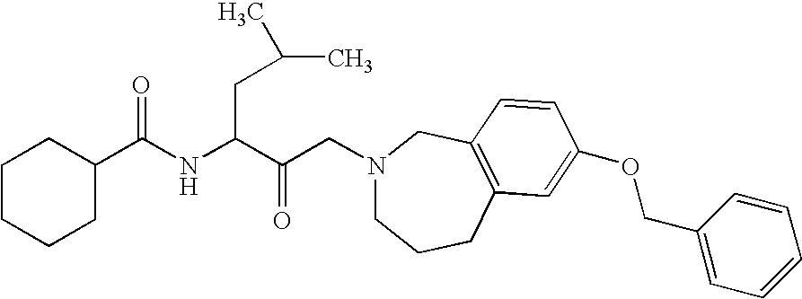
N1(CC(C(NC(C2CCCCC2)=O)CC(C)C)=O)CCCC2=C(C1)C=CC(OCC1=CC=CC=C1)=C2
